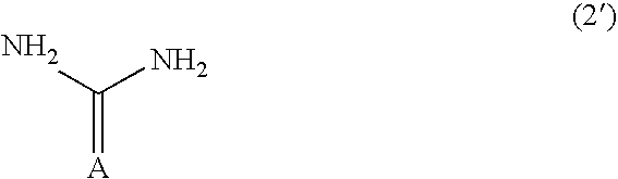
NC(N)=[A]
